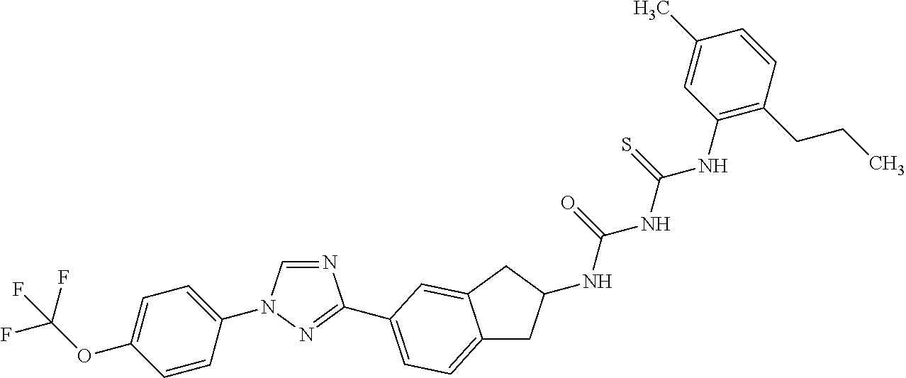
C1=CC(N2C=NC(C3=CC=C4CC(NC(=O)NC(NC5=C(CCC)C=CC(C)=C5)=S)CC4=C3)=N2)=CC=C1OC(F)(F)F
